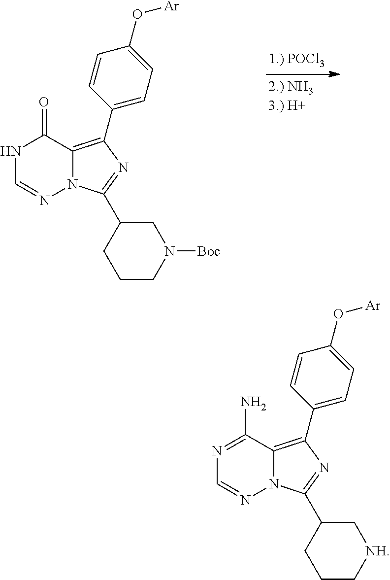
N1C=NN2C(=C(C3=CC=C(O[Ar])C=C3)N=C2C2CCCN([Boc])C2)C1=O.N1=C(N)C2=C(C3=CC=C(O[Ar])C=C3)N=C(C3CCC[NH]C3)N2N=C1
